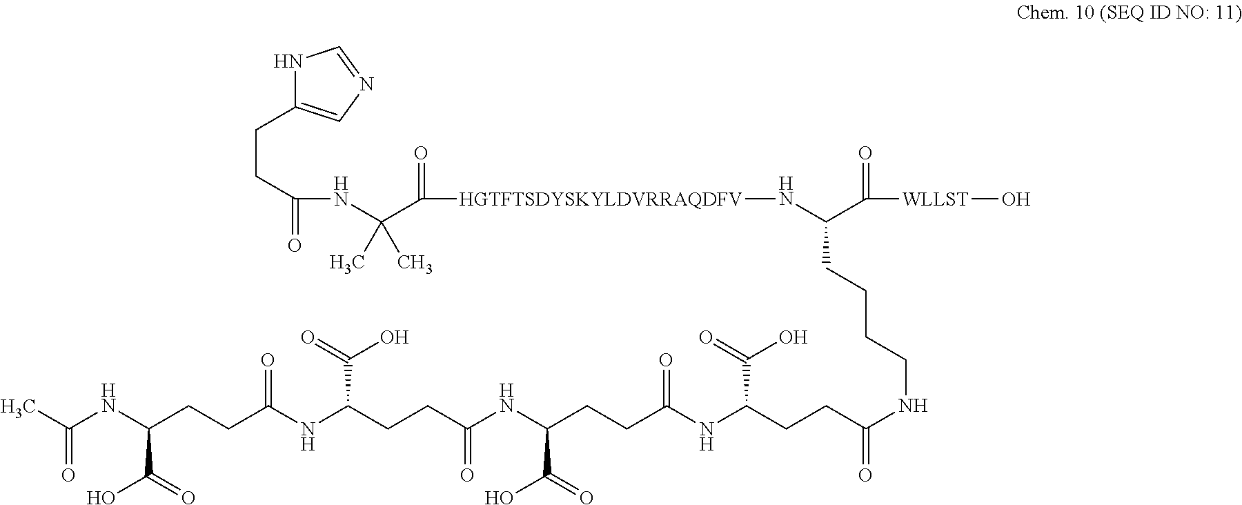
[HGTFTSDYSKYLDVRRAQDFV](NC(C([WLLST]O)=O)CCCCNC(=O)CCC(NC(CCC(NC(CCC(NC(CCC(NC(C)=O)C(O)=O)=O)C(O)=O)=O)C(=O)O)=O)C(=O)O)C(C(NC(CCC1=CN=CN1)=O)(C)C)=O
